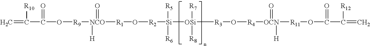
C=C(C(O[R9][NCO]([H])(=O)[R1]O[R2][Si]([OSi]([R3]O[R4][OCN]([R11]OC(C(=C)[R12])=O)(=O)[H])([R7])[R8])([R5])[R6])=O)[R10]
